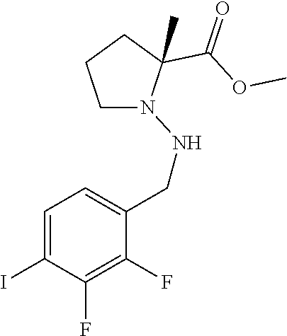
C1=C(I)C(F)=C(F)C(CNN2CCCC2(C(OC)=O)C)=C1
